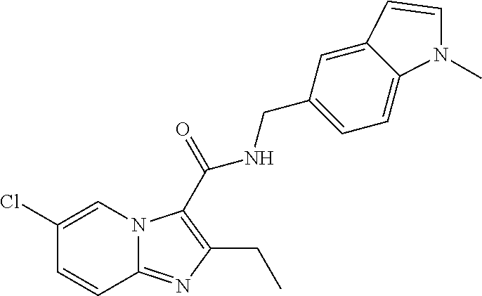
C1(Cl)=CN2C(=NC(CC)=C2C(=O)NCC2=CC=C3C(=C2)C=CN3C)C=C1
